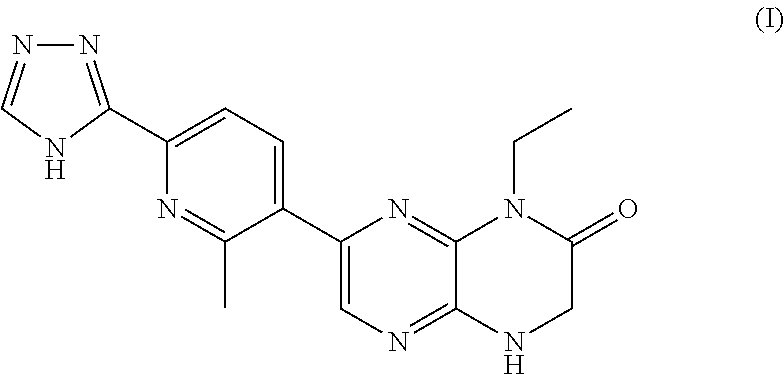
N1=C(C2=CC=C(C3=CN=C4C(=N3)N(CC)C(=O)CN4)C(C)=N2)NC=N1
